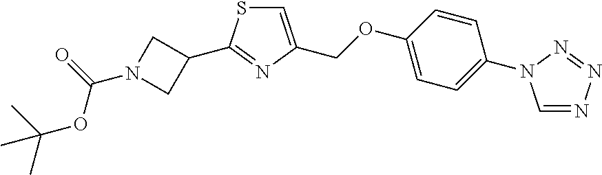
C(OC(C)(C)C)(=O)N1CC(C2=NC(COC3=CC=C(N4C=NN=N4)C=C3)=CS2)C1
